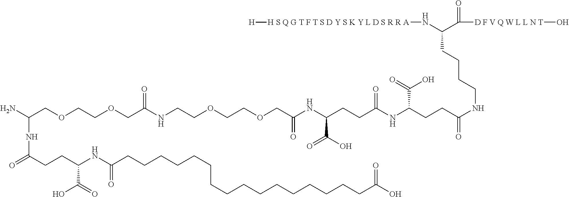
C(COCCOCC(NCCOCCOCC(NC(CCC(NC(CCC(=O)NCCCCC(C([D F V Q W L L N T]O)=O)N[H S Q G T F T S D Y S K Y L D S R R A][H])C(O)=O)=O)C(O)=O)=O)=O)(NC(=O)CCC(NC(CCCCCCCCCCCCCCCCC(O)=O)=O)C(=O)O)N
